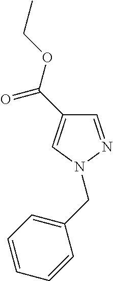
C1=NN(CC2=CC=CC=C2)C=C1C(OCC)=O
